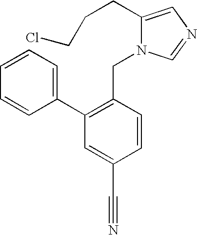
C1=CC=C(C2=C(CN3C(CCCCl)=CN=C3)C=CC(C#N)=C2)C=C1
